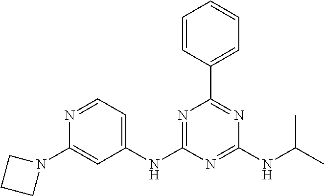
C1(NC2=CC=NC(N3CCC3)=C2)=NC(C2=CC=CC=C2)=NC(NC(C)C)=N1
